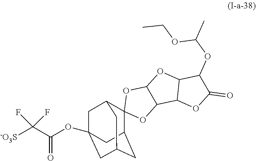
O(C(C([-O3S])(F)F)=O)C12CC3CC(CC(C1)C31OC3C(O1)OC1C3OC(=O)C1OC(C)OCC)C2
